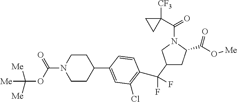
C1(C(F)(F)C2=C(Cl)C=C(C3CCN(C(=O)OC([Me])([Me])[Me])CC3)C=C2)CC(C(O[Me])=O)N(C(C2([CF3])CC2)=O)C1
